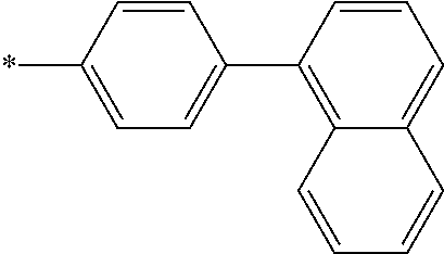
C1=C(*)C=CC(C2=C3C(=CC=C2)C=CC=C3)=C1
